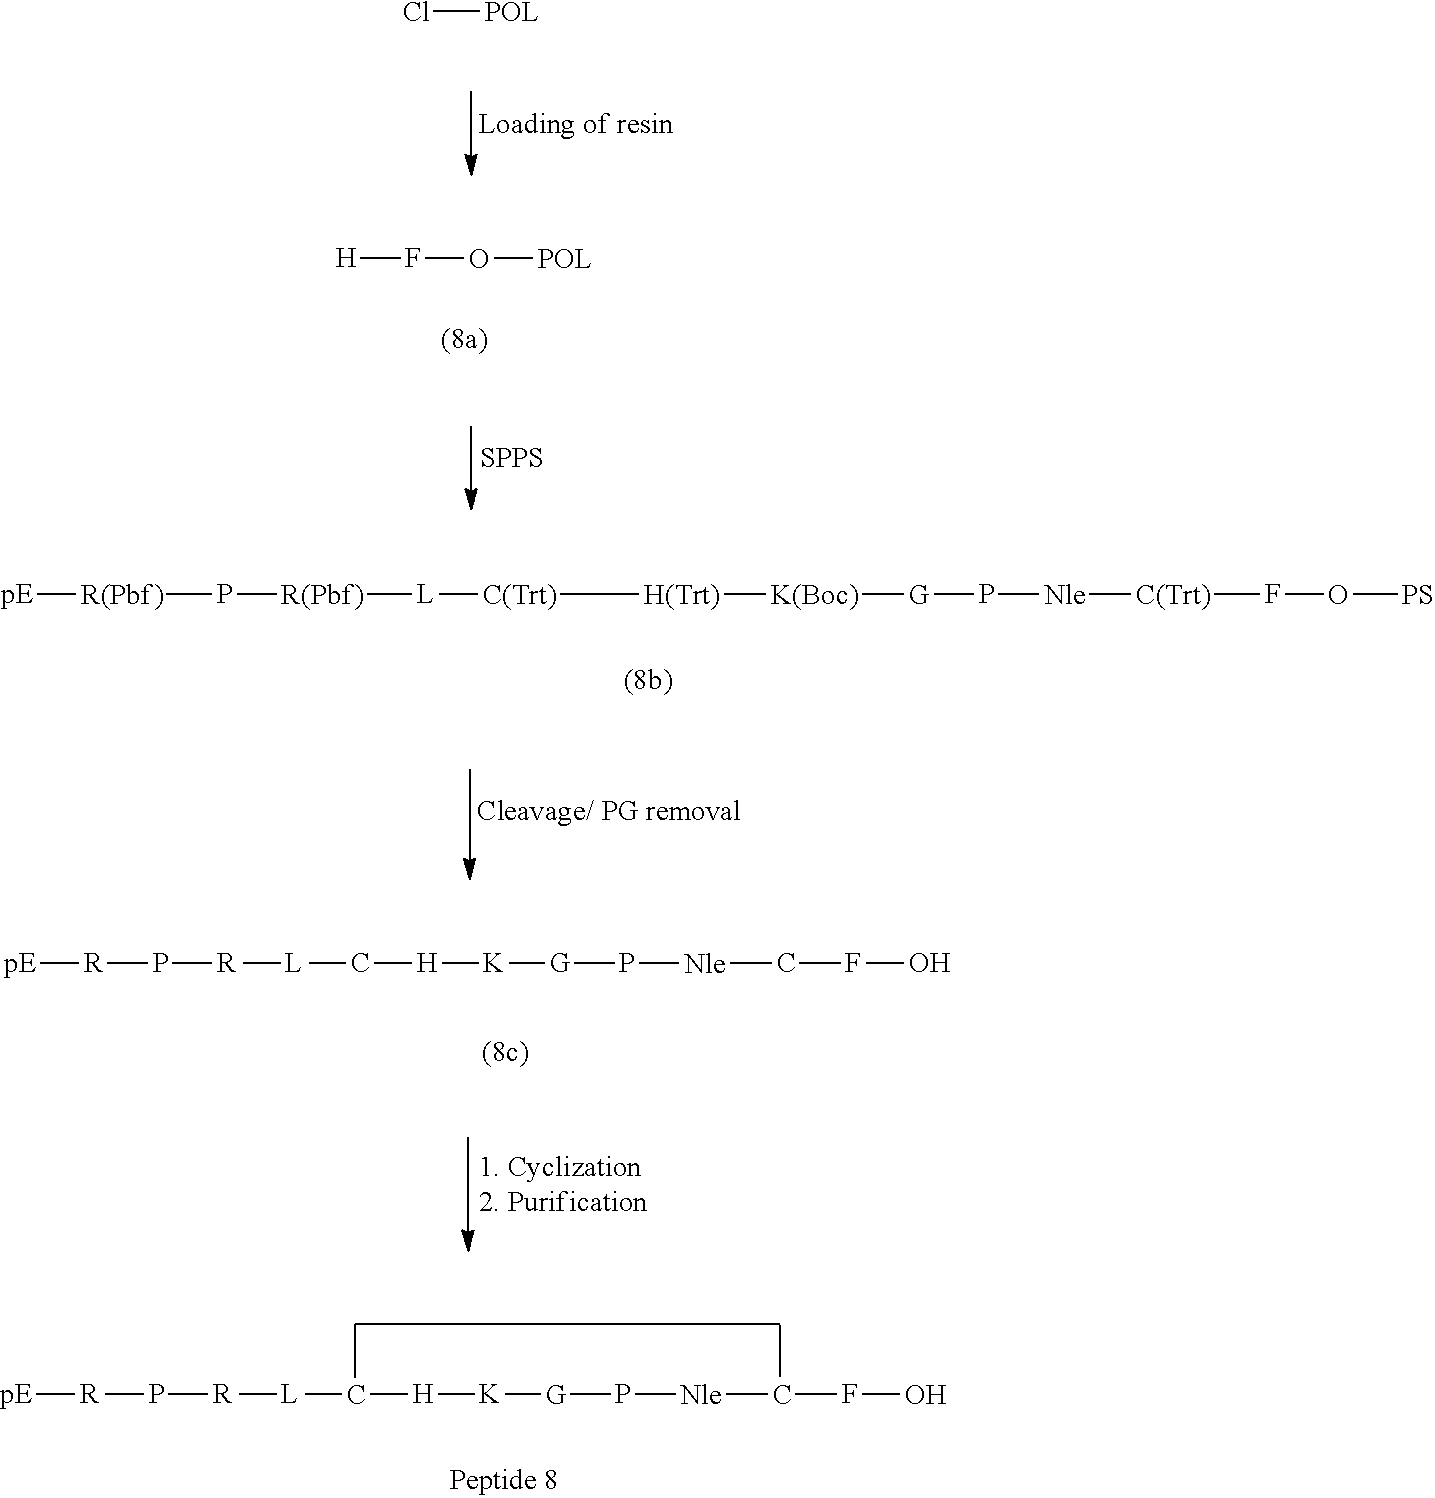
Cl[POL].[H]FO[POL].[SPPS].[pE][R(Pbf)]P[R(Pbf)][L][C(Trt)][H(Trt)][K(Boc)][G]P[Nle][C(Trt)]FO[PS].[pE][R]P[R][L]C[H][K][G]P[Nle]CFO.[pE][R]P[R][L]C[H][K][G]P[Nle]CFO
